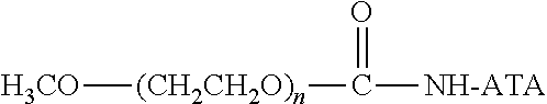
[H3CO][(CH2CH2O)n]C([NH-ATA])=O
